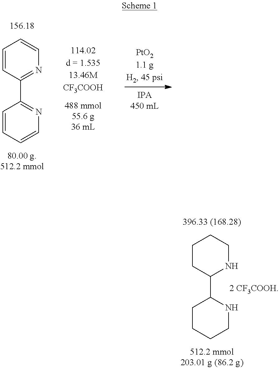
C1CC(C2NCCCC2)NCC1.C1=CC(C2=NC=CC=C2)=NC=C1
